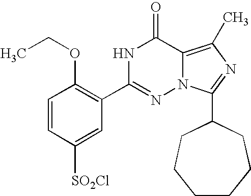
C1=CC([SO2Cl])=CC(C2=NN3C(=C(C)N=C3C3CCCCCC3)C(=O)N2)=C1OCC
